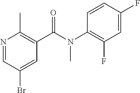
N1=CC(Br)=CC(C(N(C2=C(F)C=C(F)C=C2)C)=O)=C1C
